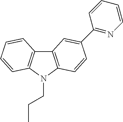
C12=C(N(CCC)C3=C1C=C(C1=NC=CC=C1)C=C3)C=CC=C2
